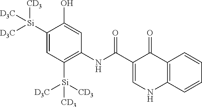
[Si](C1=CC([Si]([D3C])([CD3])[CD3])=C(NC(=O)C2=CNC3=C(C2=O)C=CC=C3)C=C1O)([CD3])([D3C])[D3C]
